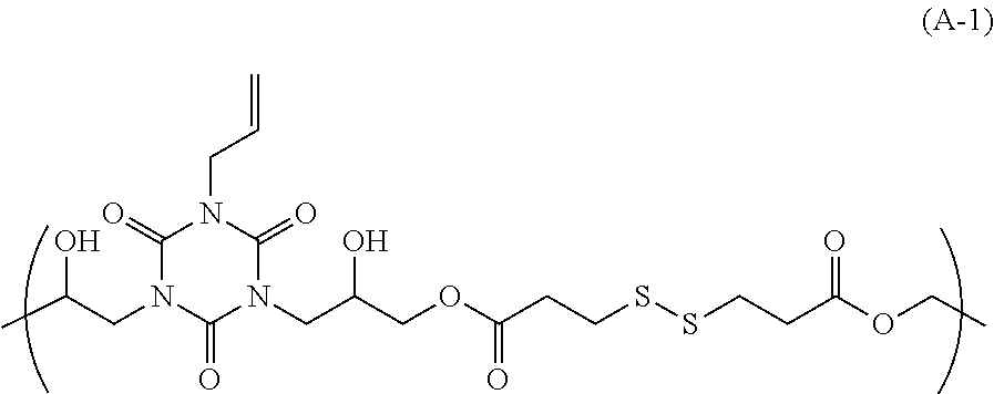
CC(CN1C(=O)N(CC(COC(CCSSCCC(OCC)=O)=O)O)C(=O)N(CC=C)C1=O)O
